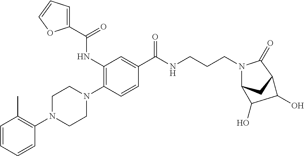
C1=CC=CC(N2CCN(C3=C(NC(C4=CC=CO4)=O)C=C(C(NCCCN4C5CC(C4=O)C(O)C5O)=O)C=C3)CC2)=C1C
